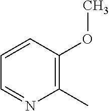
C1(C)=C(OC)C=CC=N1
